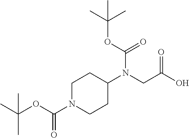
CC(OC(=O)N1CCC(N(CC(=O)O)C(OC(C)(C)C)=O)CC1)(C)C
